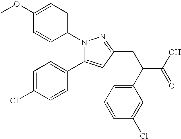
N1(C2=CC=C(OC)C=C2)C(C2=CC=C(Cl)C=C2)=CC(CC(C2=CC=CC(Cl)=C2)C(O)=O)=N1
